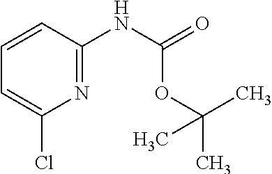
N1=C(NC(=O)OC(C)(C)C)C=CC=C1Cl
